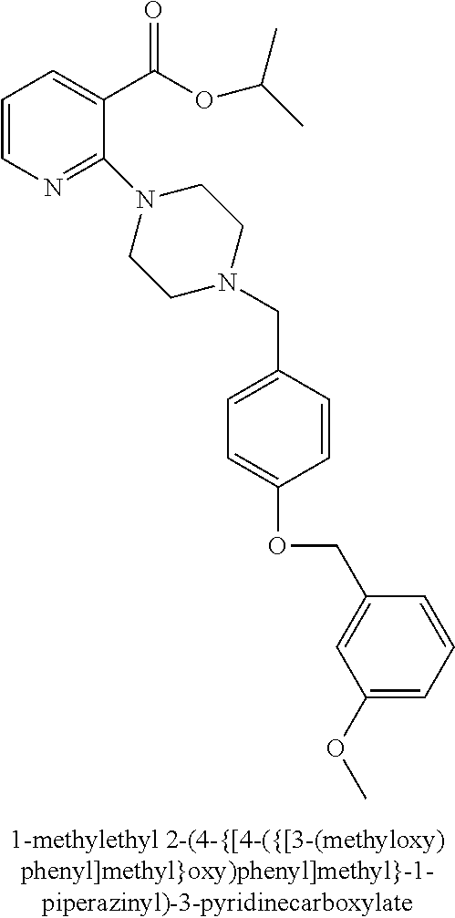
C1=CN=C(N2CCN(CC3=CC=C(OCC4=CC(OC)=CC=C4)C=C3)CC2)C(C(OC(C)C)=O)=C1
